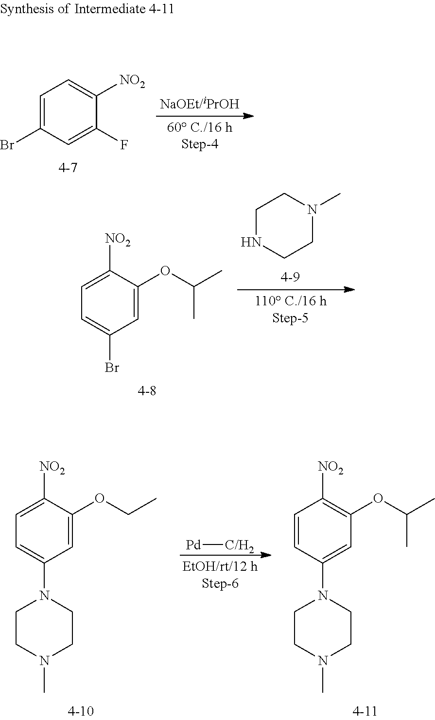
C1=C(Br)C=C(F)C([NO2])=C1.C1=C([NO2])C(OC(C)C)=CC(Br)=C1.C1NCCN(C)C1.[Pd][C/H2].C1=CC(N2CCN(C)CC2)=CC(OC(C)C)=C1[NO2].C1=C([NO2])C(OCC)=CC(N2CCN(C)CC2)=C1
